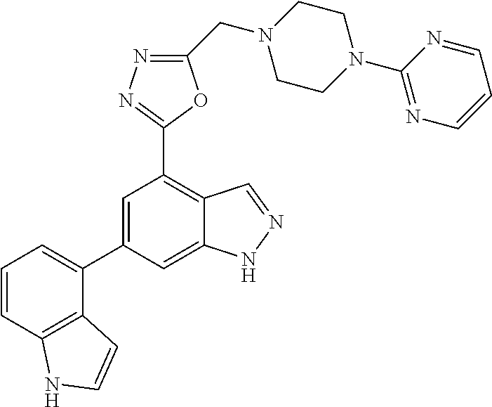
C1CN(CC2=NN=C(C3=C4C(=CC(C5=CC=CC6=C5C=CN6)=C3)NN=C4)O2)CCN1C1=NC=CC=N1
